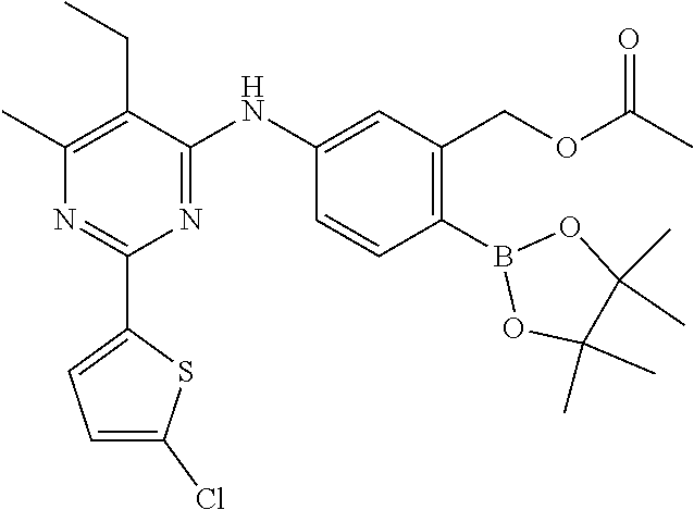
C1(C)=C(CC)C(NC2=CC(COC(C)=O)=C(B3OC(C)(C)C(C)(C)O3)C=C2)=NC(C2=CC=C(Cl)S2)=N1
